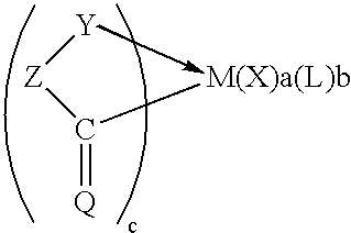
[Y][Z]C([M(X)a(L)b])=[Q]
